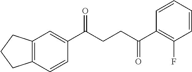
C1(C(CCC(C2=C(F)C=CC=C2)=O)=O)=CC2=C(C=C1)CCC2
